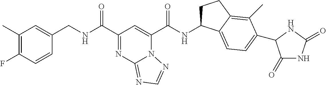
C1(C)=C(F)C=CC(CNC(C2=NC3=NC=NN3C(C(NC3CCC4=C(C)C(C5C(=O)NC(=O)N5)=CC=C34)=O)=C2)=O)=C1
